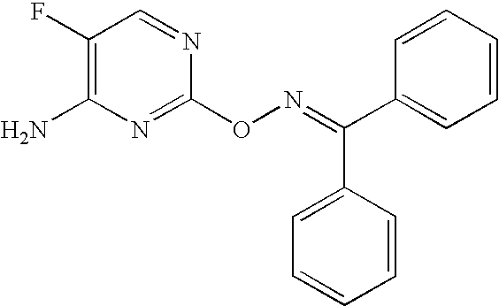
C1(F)=C(N)N=C(ON=C(C2=CC=CC=C2)C2=CC=CC=C2)N=C1
